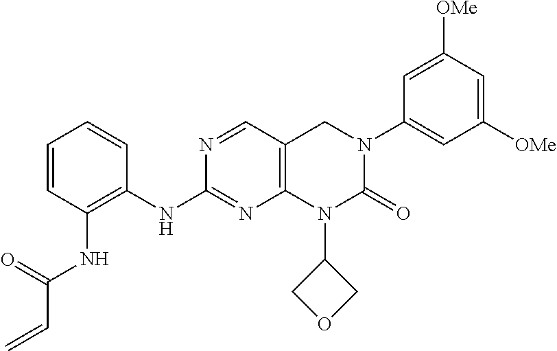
C1(NC2=C(NC(C=C)=O)C=CC=C2)=NC2=C(CN(C3=CC([OMe])=CC([OMe])=C3)C(=O)N2C2COC2)C=N1
